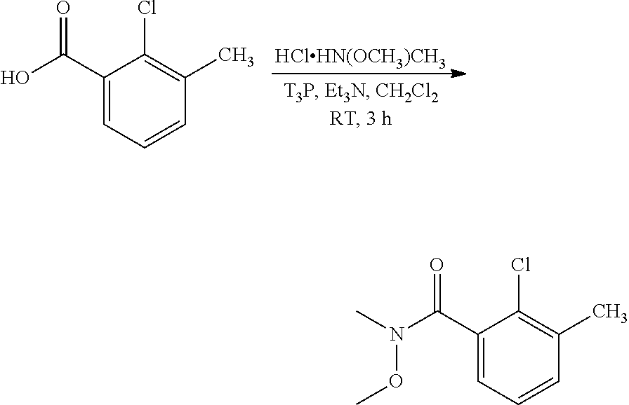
[HClHN(OCH3)CH3].C1(C(O)=O)=CC=CC(C)=C1Cl.C1(C(N(C)OC)=O)=CC=CC(C)=C1Cl
